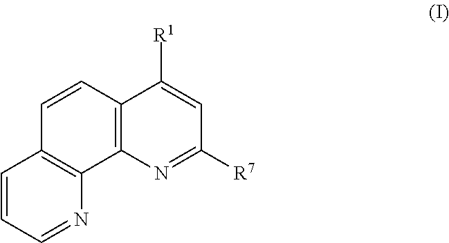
C1=CC=NC2=C1C=CC1=C2N=C([R7])C=C1[R1]
